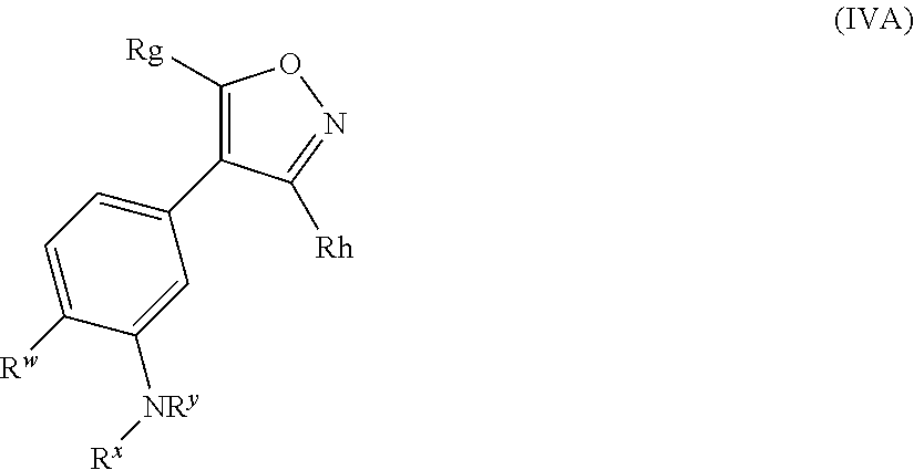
C1([Rg])=C(C2=CC=C([Rw])C([NRy][Rx])=C2)C([Rh])=NO1
